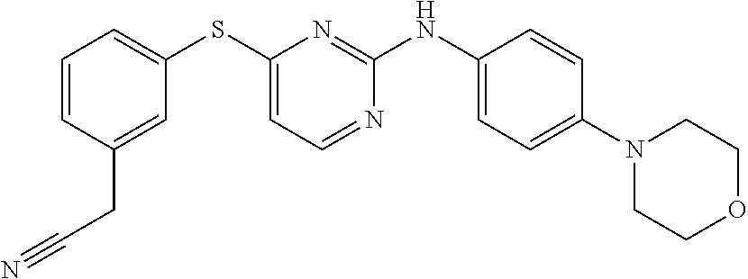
C1=CC(CC#N)=CC(SC2=CC=NC(NC3=CC=C(N4CCOCC4)C=C3)=N2)=C1
